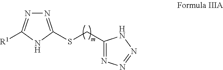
N1=C(SCC2=NN=NN2)NC([R1])=N1
